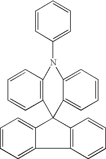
C1=CC(N2C3=C(C=CC=C3)C3(C4=CC=CC=C4C4=C3C=CC=C4)C3=CC=CC=C23)=CC=C1
